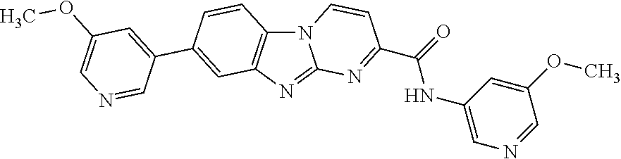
N12C3=C(N=C1N=C(C(NC1=CN=CC(OC)=C1)=O)C=C2)C=C(C1=CC(OC)=CN=C1)C=C3
